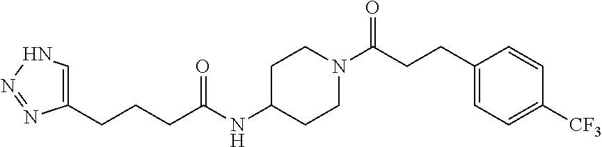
C1=C(CCCC(NC2CCN(C(CCC3=CC=C([CF3])C=C3)=O)CC2)=O)N=NN1
